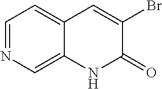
C1=NC=C2C(=C1)C=C(Br)C(=O)N2
